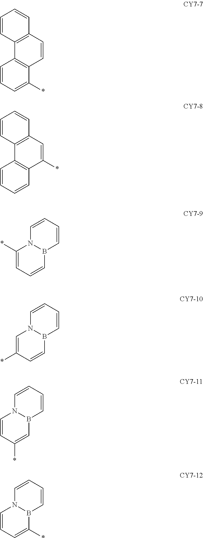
C1=CC=C(*)C2=C1C1=C(C=C2)C=CC=C1.C1=CC=CC2=C1C1=C(C=C2*)C=CC=C1.C1=CC=CB2N1C(*)=CC=C2.C1=CC=CB2N1C=C(*)C=C2.C1=CC=CB2N1C=CC(*)=C2.C1=CC=CB2N1C=CC=C2*
